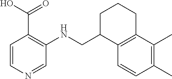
C1=CN=CC(NCC2C3=C(CCC2)C(C)=C(C)C=C3)=C1C(O)=O
